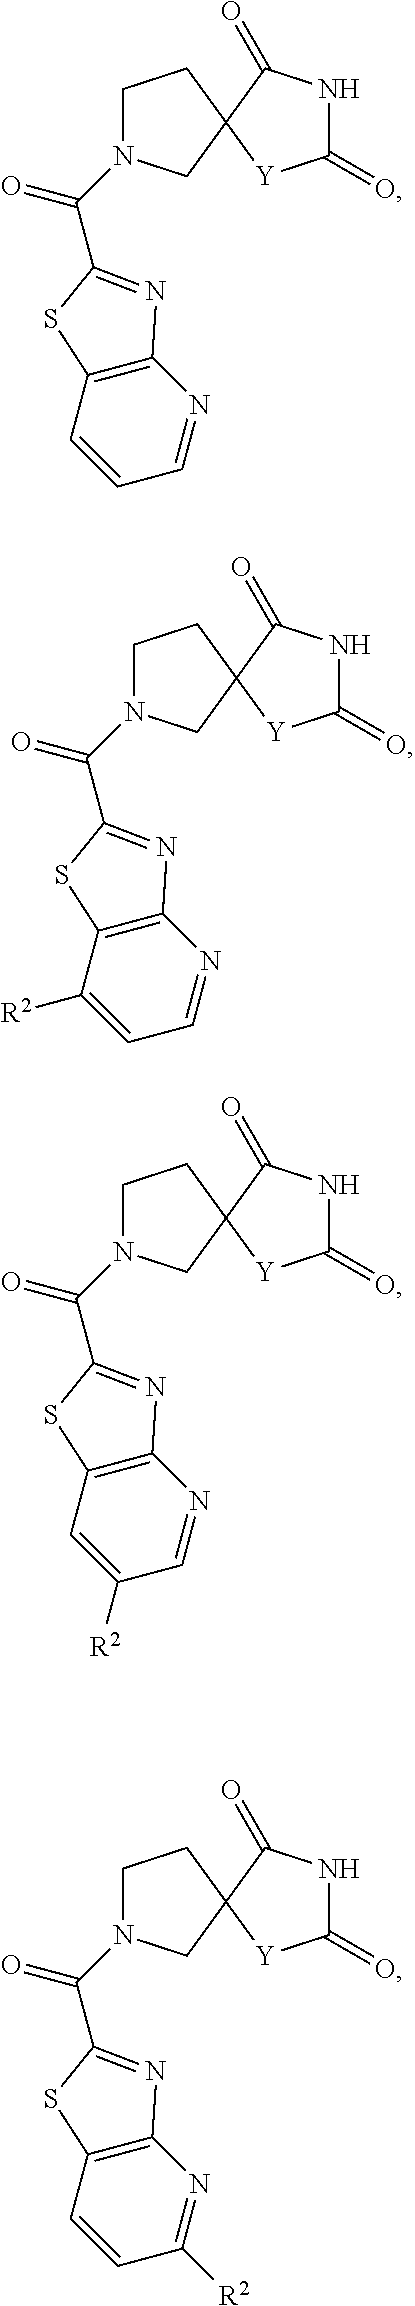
C1CC2(CN1C(C1=NC3=C(C=CC=N3)S1)=O)C(=O)NC(=O)[Y]2.C1CC2(CN1C(C1=NC3=C(C([R2])=CC=N3)S1)=O)C(=O)NC(=O)[Y]2.C1CC2(CN1C(C1=NC3=C(C=C([R2])C=N3)S1)=O)C(=O)NC(=O)[Y]2.C1CC2(CN1C(C1=NC3=C(C=CC([R2])=N3)S1)=O)C(=O)NC(=O)[Y]2
